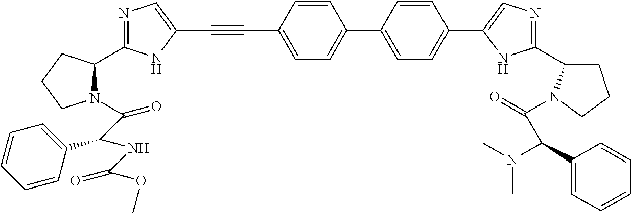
C1(C2=CN=C(C3CCCN3C(=O)C(C3=CC=CC=C3)N(C)C)N2)=CC=C(C2=CC=C(C#CC3=CN=C(C4N(C(C(NC(OC)=O)C5=CC=CC=C5)=O)CCC4)N3)C=C2)C=C1
